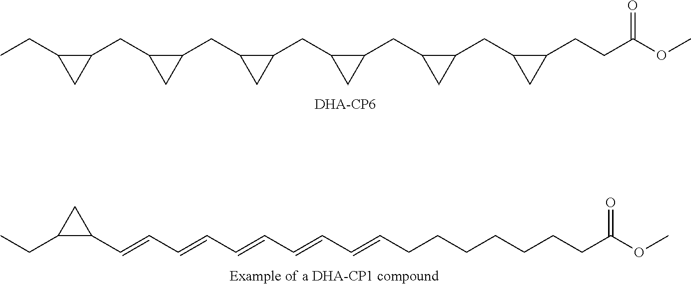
CCC1CC1CC1CC1CC1CC1CC1CC1CC1CC1CC1CC1CCC(OC)=O.C1(C=CC=CC=CC=CC=CCCCCCCCC(OC)=O)CC1CC
